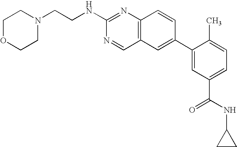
C12=C(N=C(NCCN3CCOCC3)N=C1)C=CC(C1=CC(C(NC3CC3)=O)=CC=C1C)=C2
